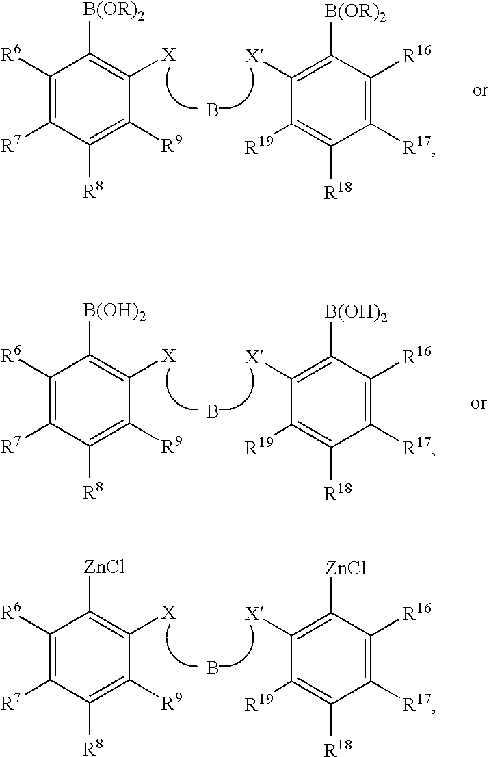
B.C1([R6])=C([R7])C([R8])=C([R9])C([X])=C1[ZnCl].C1([R16])=C([R17])C([R18])=C([R19])C([X])=C1[ZnCl].B.C1([R6])=C([R7])C([R8])=C([R9])C([X])=C1[B(OR)2].C1([R16])=C([R17])C([R18])=C([R19])C([X])=C1[B(OR)2].B.C1([R6])=C([R7])C([R8])=C([R9])C([X])=C1[B(OH)2].C1([R16])=C([R17])C([R18])=C([R19])C([X])=C1[B(OH)2]
